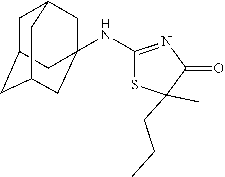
C1C2CC3CC(NC4=NC(=O)C(CCC)(C)S4)(CC1C3)C2
